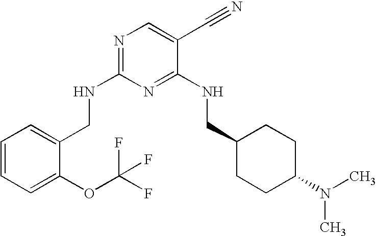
C1(CNC2=NC=C(C#N)C(NCC3CCC(N(C)C)CC3)=N2)=CC=CC=C1OC(F)(F)F
